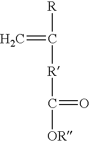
[R]C(=C)[R]C(=O)[OR]
